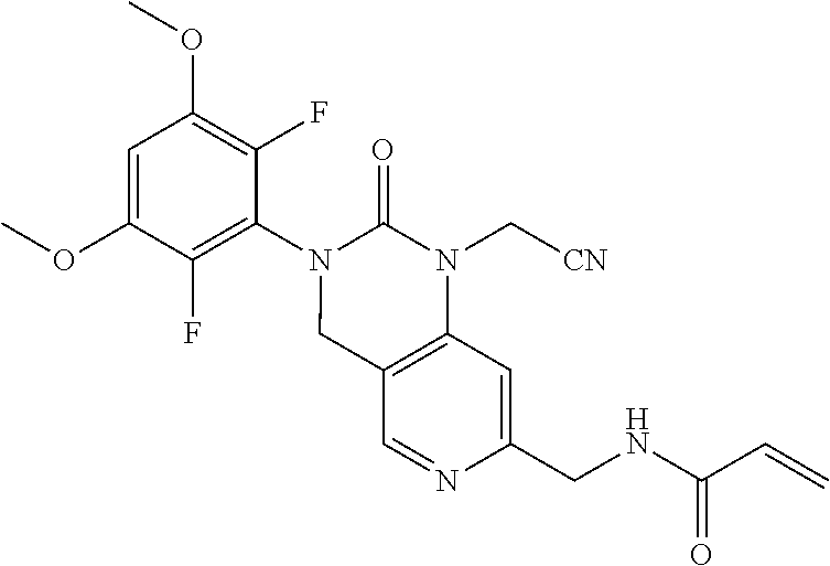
C1=C(OC)C(F)=C(N2CC3=C(N(C[CN])C2=O)C=C(CNC(C=C)=O)N=C3)C(F)=C1OC
